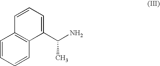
C1=CC=CC2=C1C=CC=C2C(N)C
